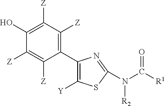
C1([Z])=C(O)C([Z])=C([Z])C(C2=C([Y])SC(N([R2])C(=O)[R1])=N2)=C1[Z]
